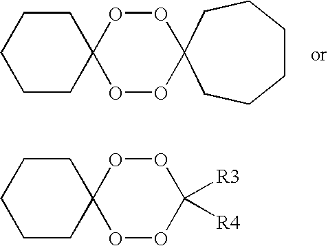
C1CCC2(CC1)OOC1(OO2)CCCCCC1.C1CCC2(CC1)OOC([R3])([R4])OO2
